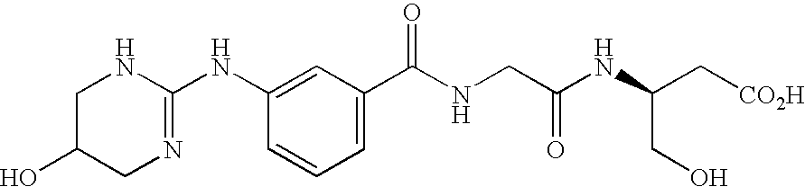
C1C(O)CN=C(NC2=CC(C(NCC(NC(C[CO2H])CO)=O)=O)=CC=C2)N1
